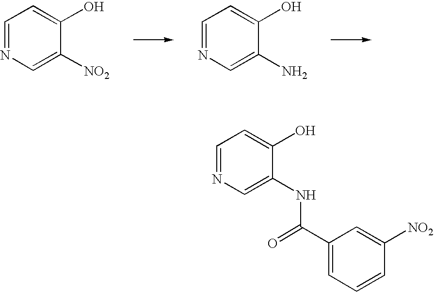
C1=NC=C([NO2])C(O)=C1.C1=NC=C(N)C(O)=C1.C1=NC=C(NC(C2=CC=CC([NO2])=C2)=O)C(O)=C1
